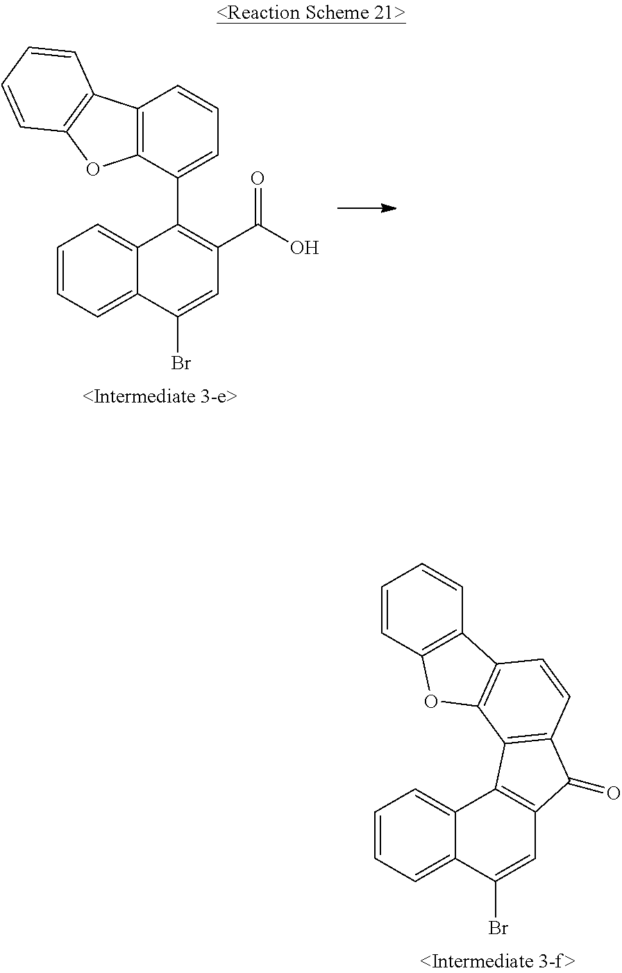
C1=CC=C2C(=C1)C(C1=CC=CC3=C1OC1=C3C=CC=C1)=C(C(=O)O)C=C2Br.C1=CC=C2C(=C1)C1=C(C=C2Br)C(=O)C2=C1C1=C(C=C2)C2=C(O1)C=CC=C2
